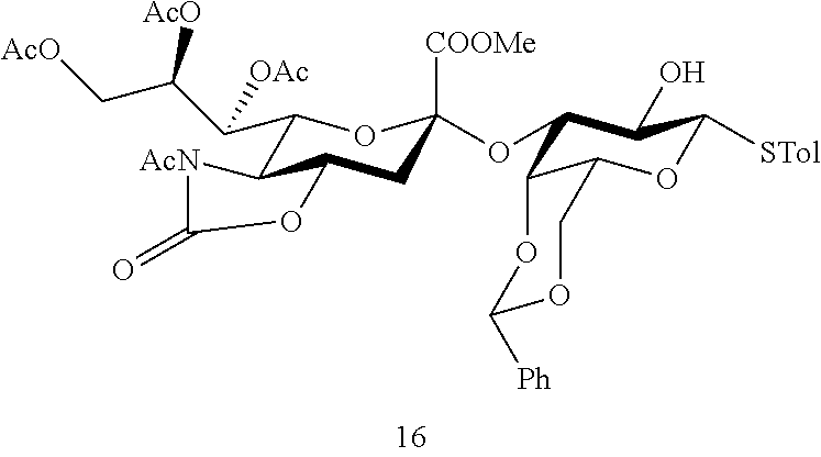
C1(C(C(C[AcO])[AcO])[OAc])C2C(CC([COOMe])(OC3C4C(OC([STol])C3O)COC([Ph])O4)O1)OC(=O)[AcN]2
